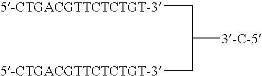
[5-CTGACGTTCTCTGT-3]CC([3-C-5])C[5-CTGACGTTCTCTGT-3]
